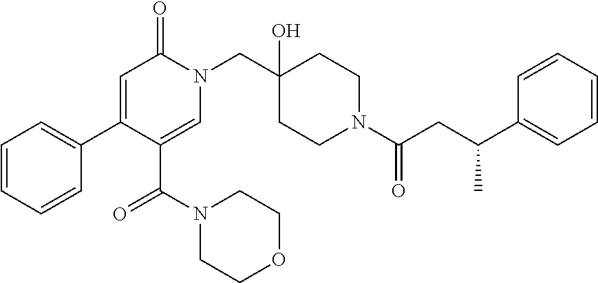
N1(C(C2=CN(CC3(O)CCN(C(=O)CC(C4=CC=CC=C4)C)CC3)C(=O)C=C2C2=CC=CC=C2)=O)CCOCC1
